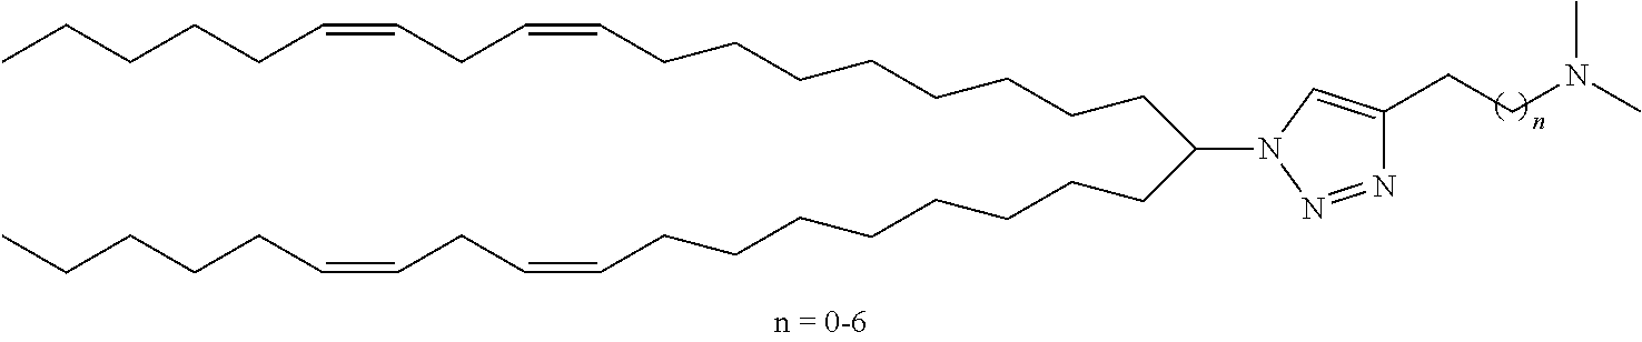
C(CCCCCCCC=CCC=CCCCCC)C(CCCCCCCCC=CCC=CCCCCC)N1C=C(CCN(C)C)N=N1
